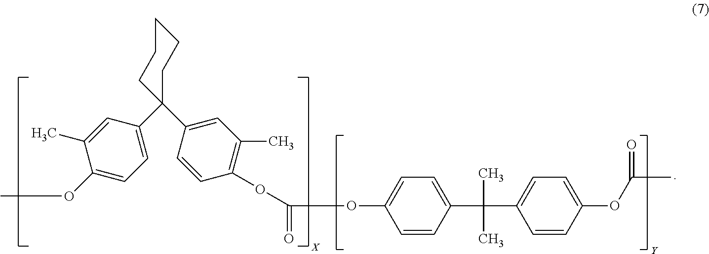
C1=C(OC(=O)OC2=C(C)C=C(C3(C4=CC=C(OC)C(C)=C4)CCCCC3)C=C2)C=CC(C(C)(C)C2=CC=C(OC(C)=O)C=C2)=C1
